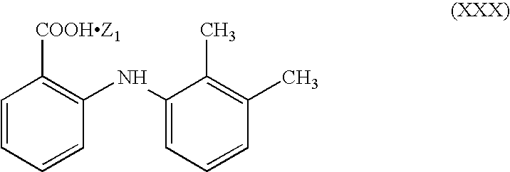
C1=CC=CC(NC2=CC=CC(C)=C2C)=C1[COOHZ1]
